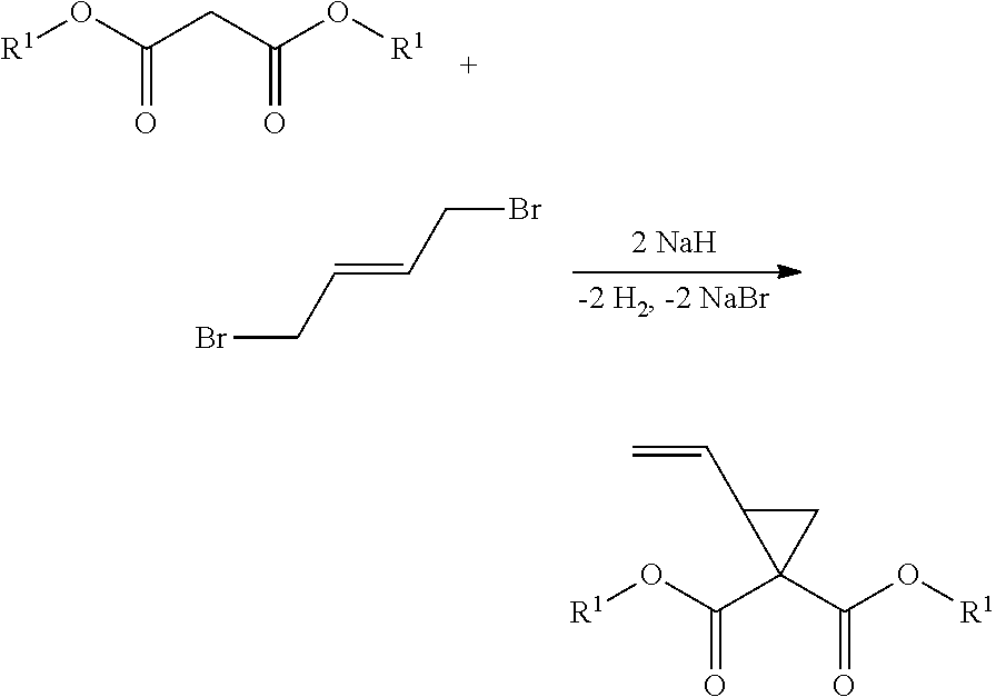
[R1]OC(CC(O[R1])=O)=O.BrCC=CCBr.[R1]OC(C1(C(O[R1])=O)CC1C=C)=O
